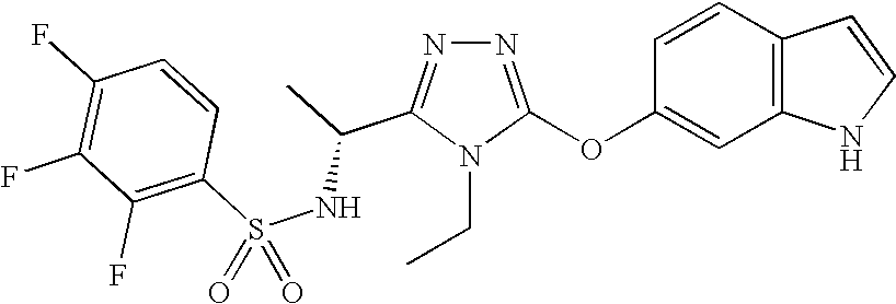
N1=C(OC2=CC3=C(C=C2)C=CN3)N(CC)C(C(C)NS(C2=C(F)C(F)=C(F)C=C2)(=O)=O)=N1
